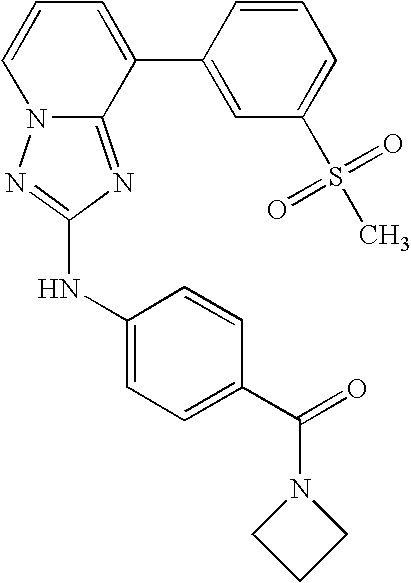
C1=CC=C(C2=CC(S(=O)(=O)C)=CC=C2)C2=NC(NC3=CC=C(C(N4CCC4)=O)C=C3)=NN12
